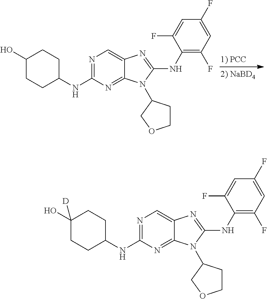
C1(NC2CCC(O)CC2)=NC=C2C(=N1)N(C1CCOC1)C(NC1=C(F)C=C(F)C=C1F)=N2.C1(NC2CCC(O)([D])CC2)=NC=C2C(=N1)N(C1CCOC1)C(NC1=C(F)C=C(F)C=C1F)=N2
